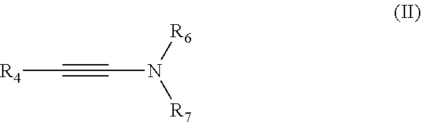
[R4]C#CN([R7])[R6]
